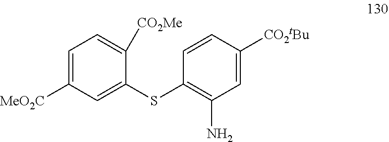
C1=C([MeO2C])C=C(SC2=C(N)C=C([CO2tBu])C=C2)C([CO2Me])=C1
